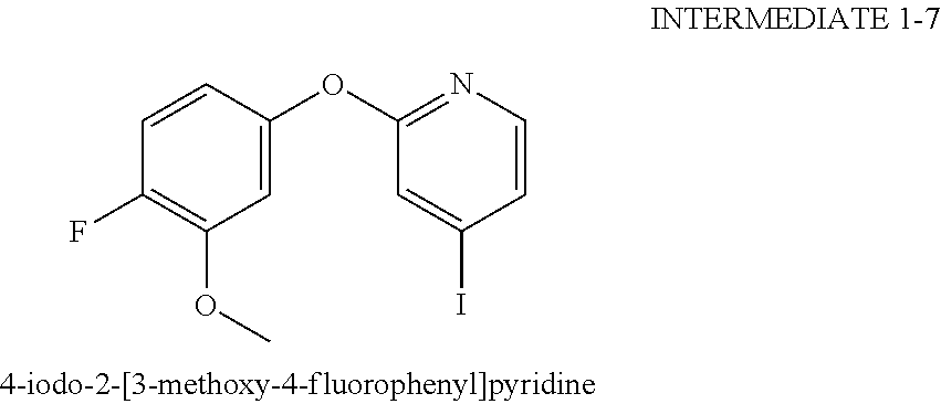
COC1=C(F)C=CC(OC2=NC=CC(I)=C2)=C1
